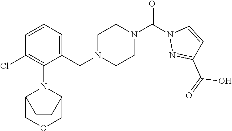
C1=CC=C(CN2CCN(C(N3N=C(C(=O)O)C=C3)=O)CC2)C(N2C3COCC2CC3)=C1Cl
